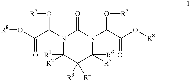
[R8]OC(C(N1C(=O)N(C(C(O[R8])=O)O[R7])C([R6])([R5])C([R3])([R4])C1([R1])[R2])O[R7])=O
